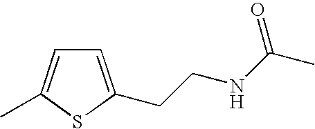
C1=C(CCNC(C)=O)SC(C)=C1
